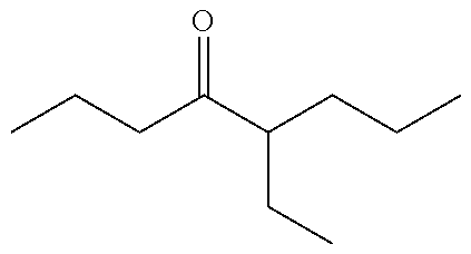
C(CC(C(CCC)CC)=O)C
